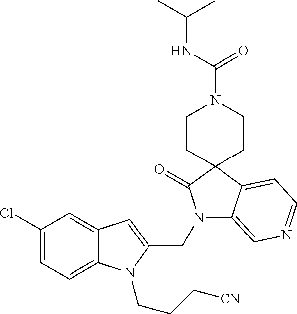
C1(Cl)=CC=C2C(=C1)C=C(CN1C3=CN=CC=C3C3(C1=O)CCN(C(NC(C)C)=O)CC3)N2CCC[CN]
